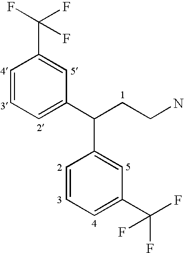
C1=CC=C(C(CCN)C2=CC(C(F)(F)F)=CC=C2)C=C1C(F)(F)F
